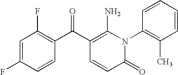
C1=C(F)C=CC(C(C2=C(N)N(C3=C(C)C=CC=C3)C(=O)C=C2)=O)=C1F
